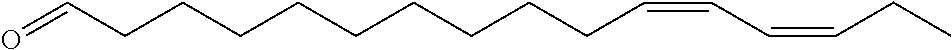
C(=CC=CCCCCCCCCCC=O)CC
